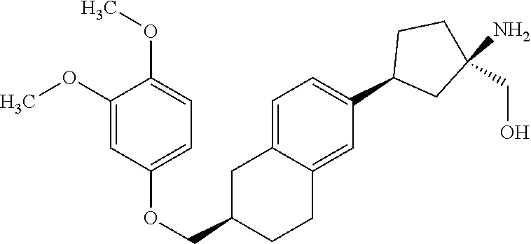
C1=C2C(=CC(C3CC(N)(CO)CC3)=C1)CCC(COC1=CC=C(OC)C(OC)=C1)C2
